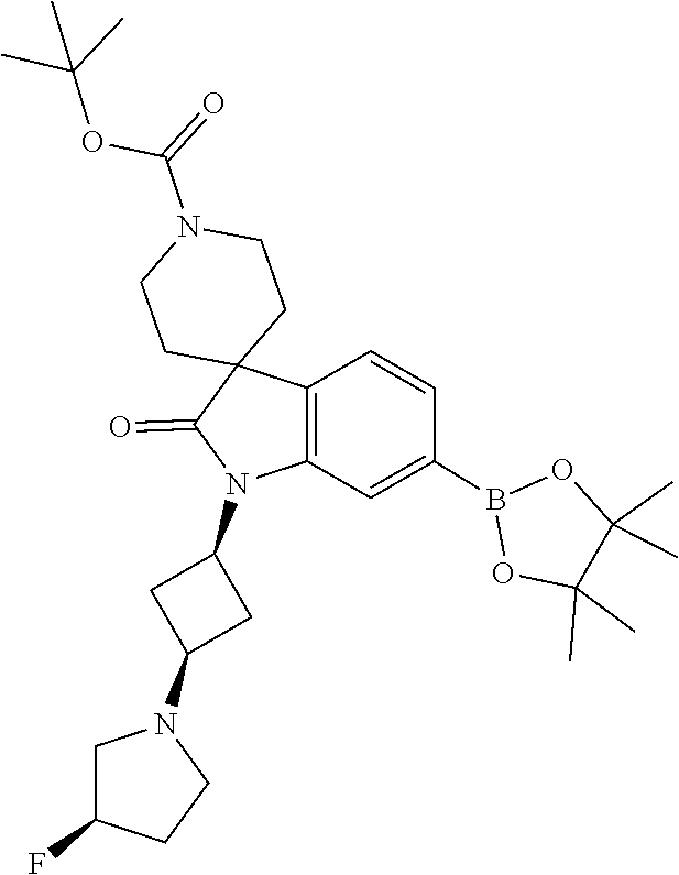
O1B(C2=CC3=C(C=C2)C2(C(=O)N3C3CC(N4CC(F)CC4)C3)CCN(C(OC(C)(C)C)=O)CC2)OC(C)(C)C1(C)C
